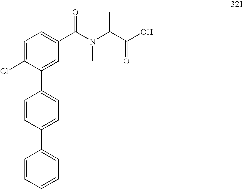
C1(C(=O)N(C(C(O)=O)C)C)=CC=C(Cl)C(C2=CC=C(C3=CC=CC=C3)C=C2)=C1
